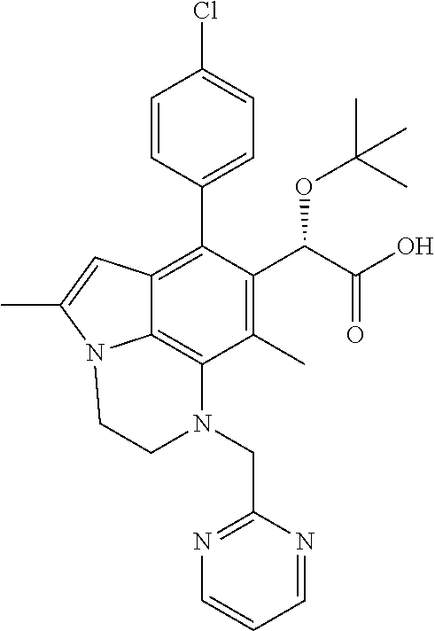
C1=CC(C2=C3C4=C(C(C)=C2C(C(=O)O)OC(C)(C)C)N(CC2=NC=CC=N2)CCN4C(C)=C3)=CC=C1Cl
